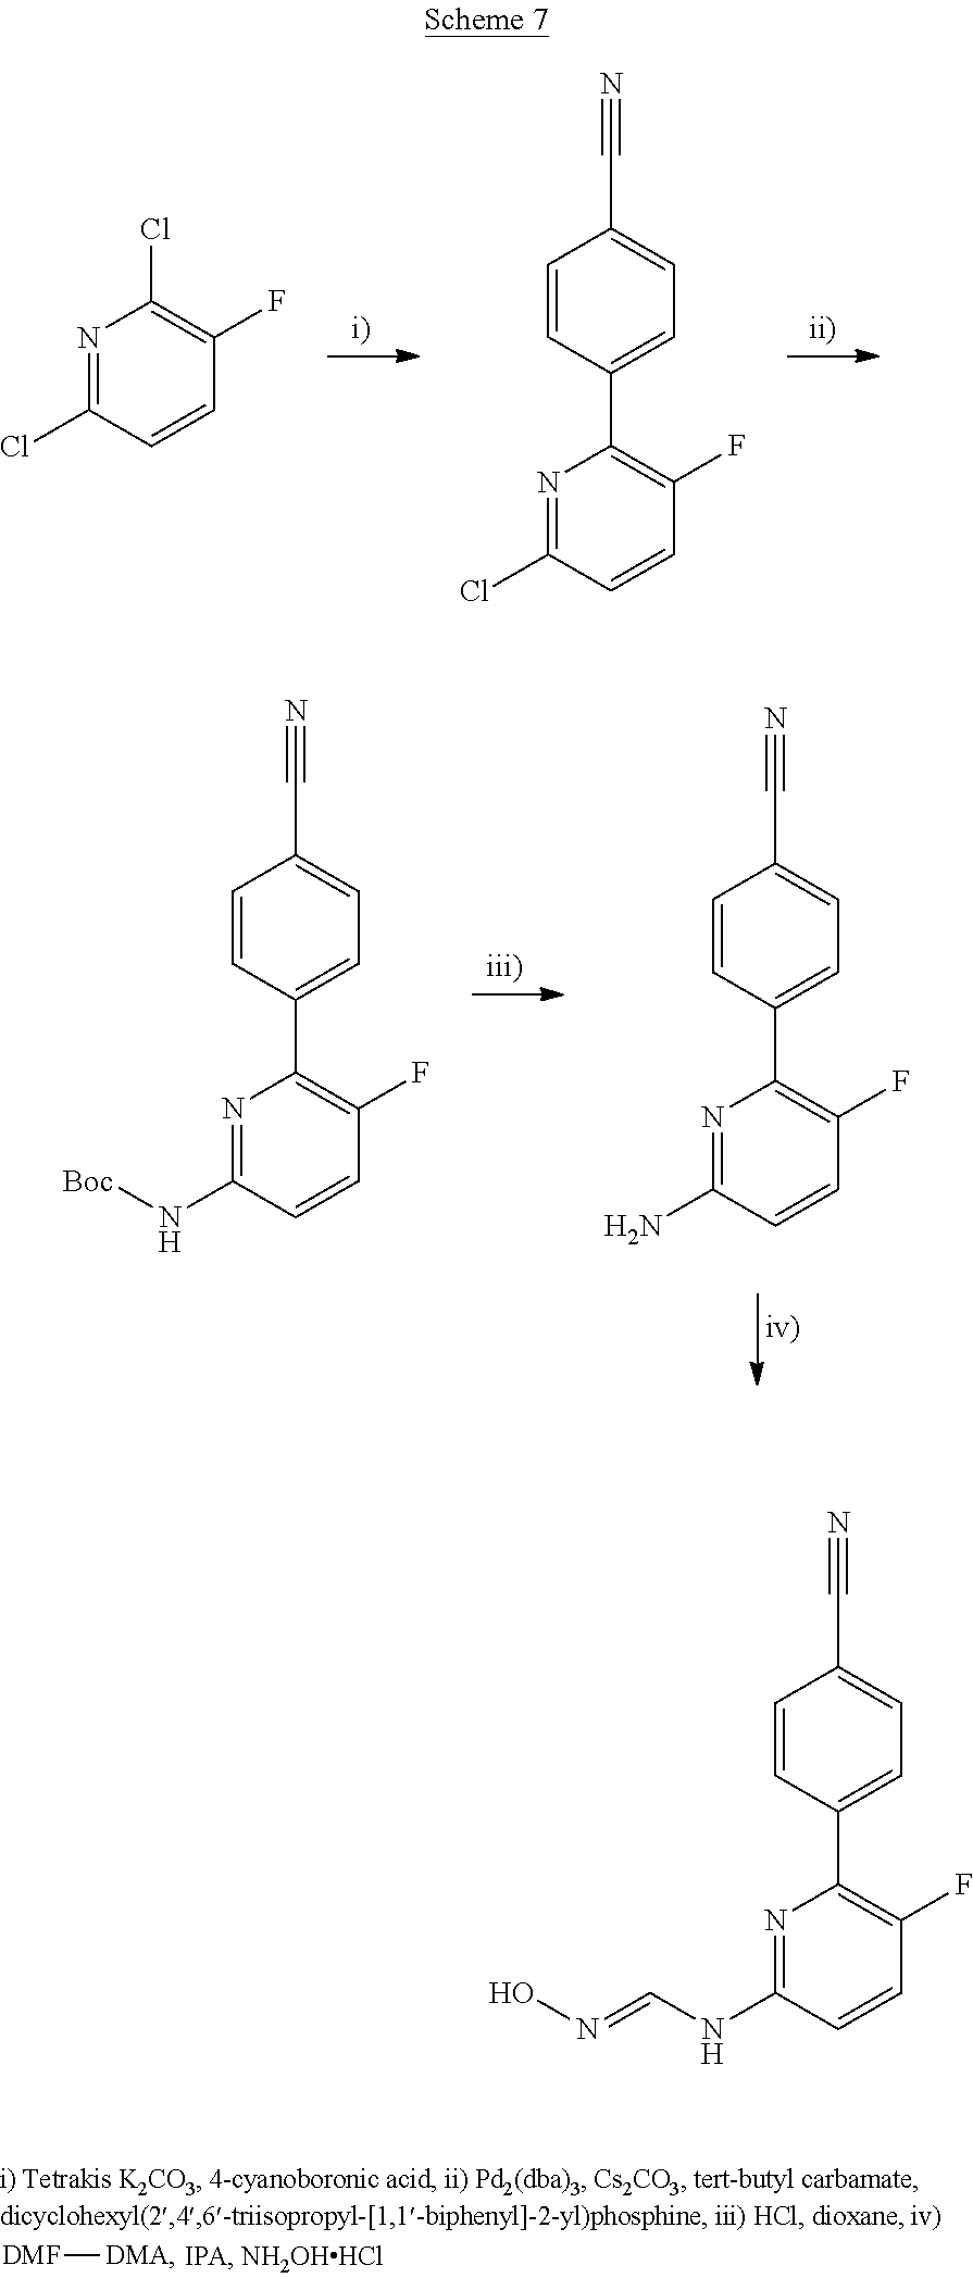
N1=C(Cl)C=CC(F)=C1Cl.N1=C(Cl)C=CC(F)=C1C1=CC=C(C#N)C=C1.N1=C(N[Boc])C=CC(F)=C1C1=CC=C(C#N)C=C1.N1=C(N)C=CC(F)=C1C1=CC=C(C#N)C=C1.[DMF][DMA].N1=C(NC=NO)C=CC(F)=C1C1=CC=C(C#N)C=C1
